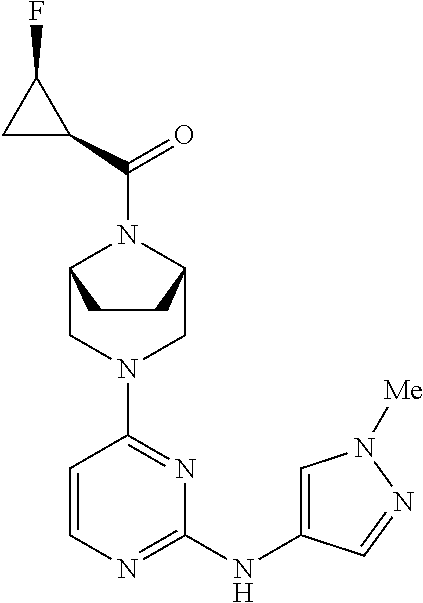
C1=CN=C(NC2=CN([Me])N=C2)N=C1N1CC2N(C(C3C(F)C3)=O)C(C1)CC2
